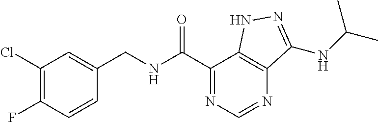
C1(Cl)=C(F)C=CC(CNC(C2=NC=NC3=C2NN=C3NC(C)C)=O)=C1
